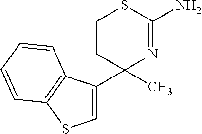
C1=C(C2(C)N=C(N)SCC2)C2=C(S1)C=CC=C2
